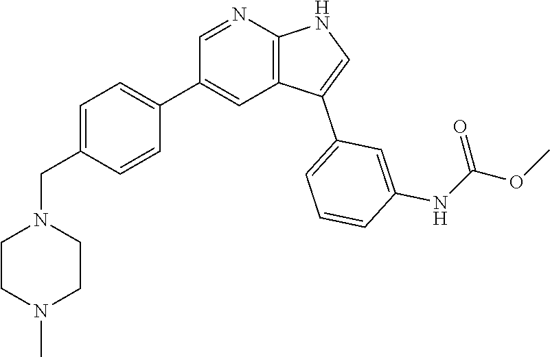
C1=NC2=C(C=C1C1=CC=C(CN3CCN(C)CC3)C=C1)C(C1=CC=CC(NC(=O)OC)=C1)=CN2
